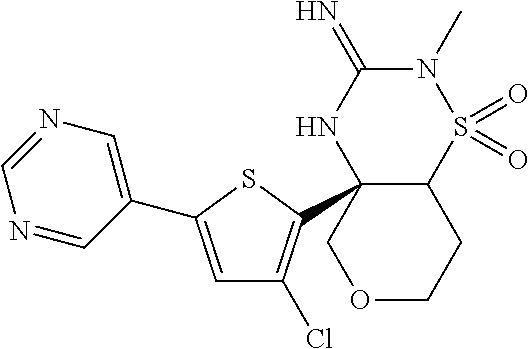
C12S(=O)(=O)N(C)C(=N)NC1(C1=C(Cl)C=C(C3=CN=CN=C3)S1)COCC2
